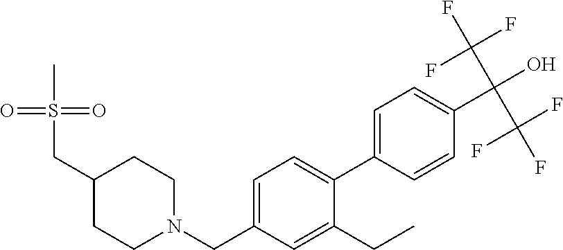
CS(CC1CCN(CC2=CC=C(C3=CC=C(C(O)(C(F)(F)F)C(F)(F)F)C=C3)C(CC)=C2)CC1)(=O)=O
